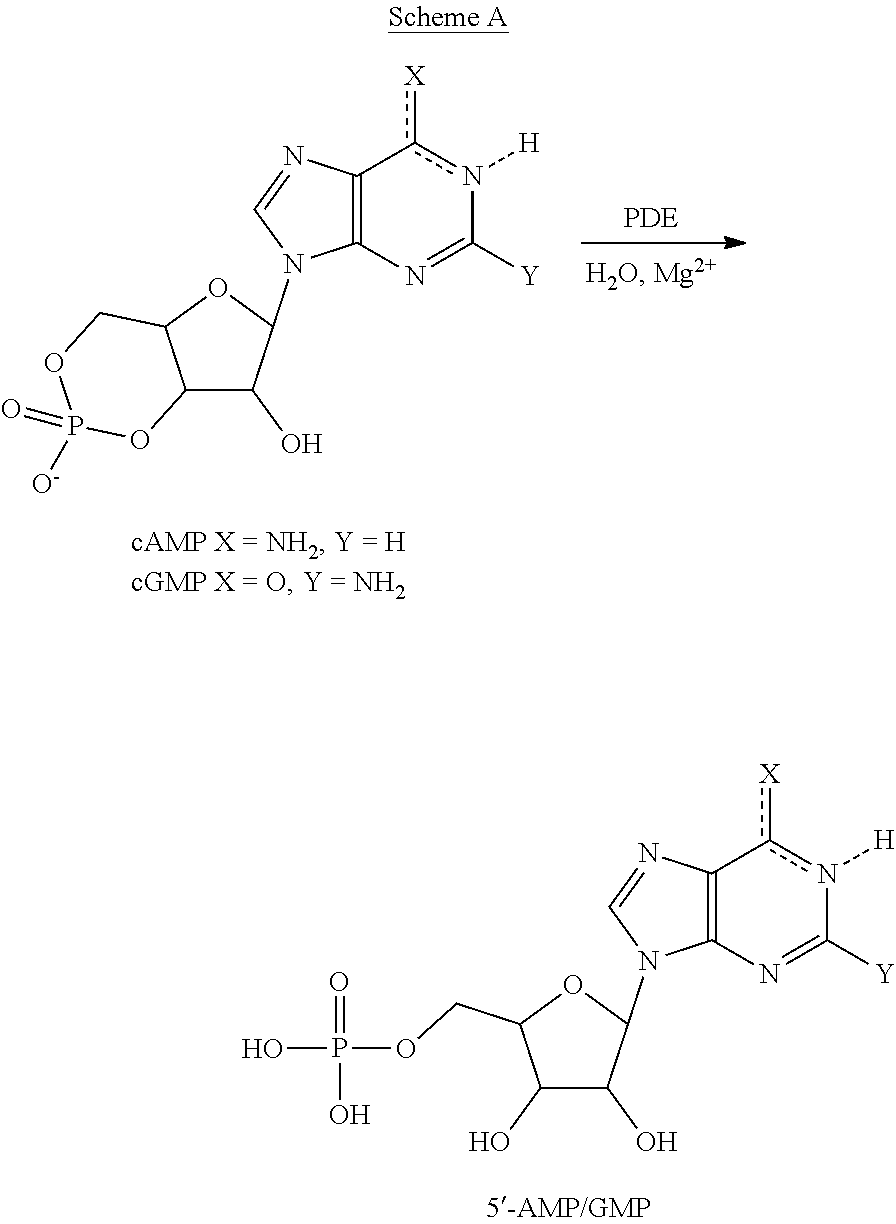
C12C(O)C(N3C4=C(c([X])n([H])C([Y])=N4)N=C3)OC1COP(=O)([O-])O2.C1(O)C(O)C(N2C3=C(c([X])n([H])C([Y])=N3)N=C2)OC1COP(O)(=O)O
